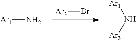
[Ar3]Br.[Ar1]N.[Ar1]N[Ar3]
